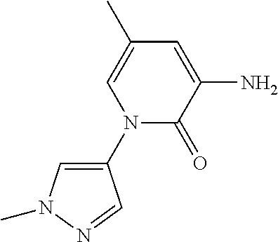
C1(N2C(=O)C(N)=CC(C)=C2)=CN(C)N=C1
